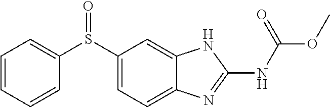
C1=CC=CC(S(C2=CC=C3C(=C2)NC(NC(OC)=O)=N3)=O)=C1
